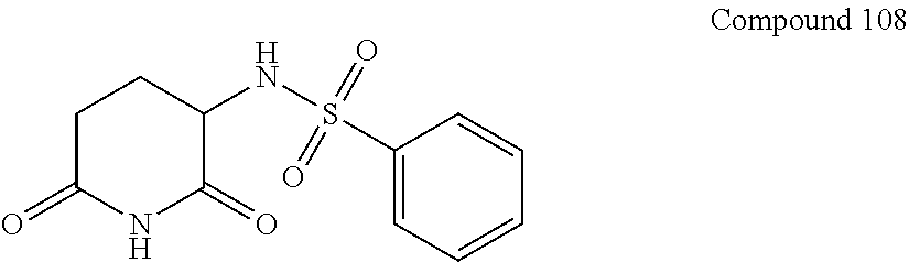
C1(S(NC2CCC(=O)NC2=O)(=O)=O)=CC=CC=C1
